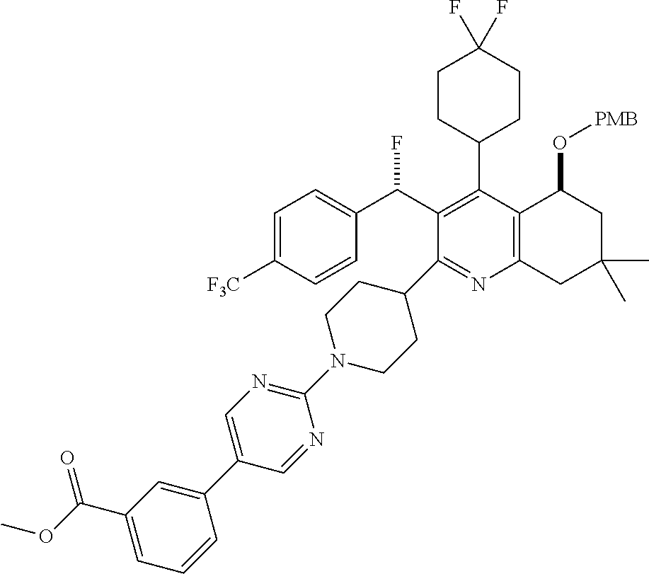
C1=C([F3C])C=CC(C(C2=C(C3CCC(F)(F)CC3)C3=C(N=C2C2CCN(C4=NC=C(C5=CC(C(OC)=O)=CC=C5)C=N4)CC2)CC(C)(C)CC3O[PMB])F)=C1
